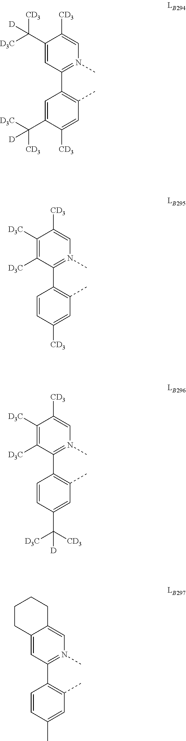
C1=CC([CD3])=CC(C)=C1C1=N(C)C=C([CD3])C([D3C])=C1[D3C].C1=C(C([D3C])([CD3])[D])C([CD3])=CC(C)=C1C1=N(C)C=C([CD3])C(C([D3C])([CD3])[D])=C1.C1=CC(C([CD3])([D3C])[D])=CC(C)=C1C1=N(C)C=C([CD3])C([D3C])=C1[D3C].C1=CC(C)=CC(C)=C1C1=N(C)C=C2C(=C1)CCCC2
